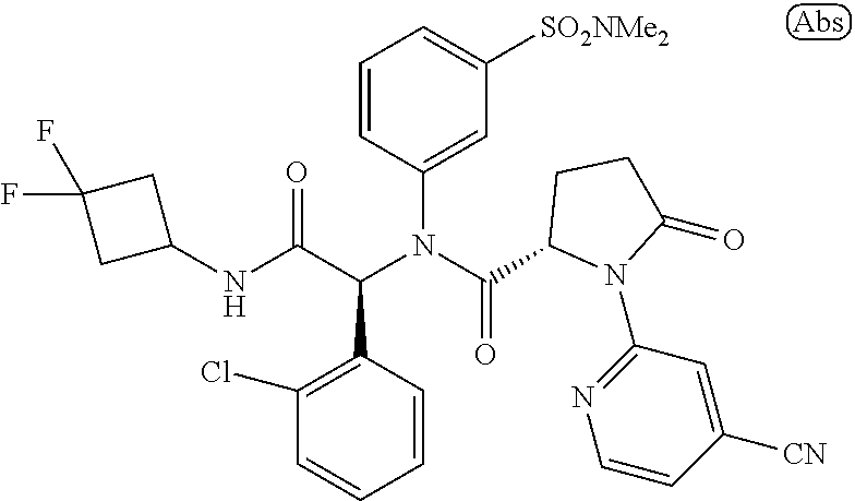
C1=CC(C(C(NC2CC(F)(F)C2)=O)N(C(=O)C2N(C3=NC=CC([CN])=C3)C(=O)CC2)C2=CC([SO2NMe2])=CC=C2)=C(Cl)C=C1
